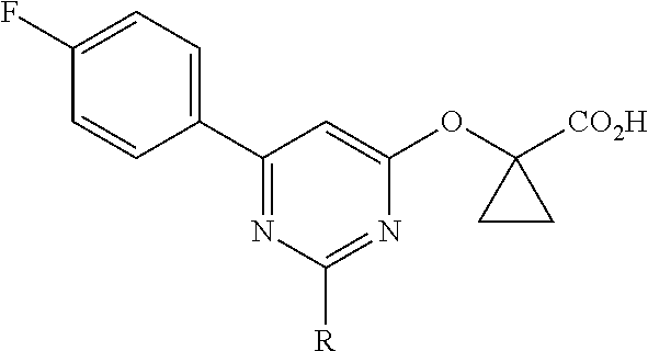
C1(C2=CC=C(F)C=C2)=NC([R])=NC(OC2([CO2H])CC2)=C1
